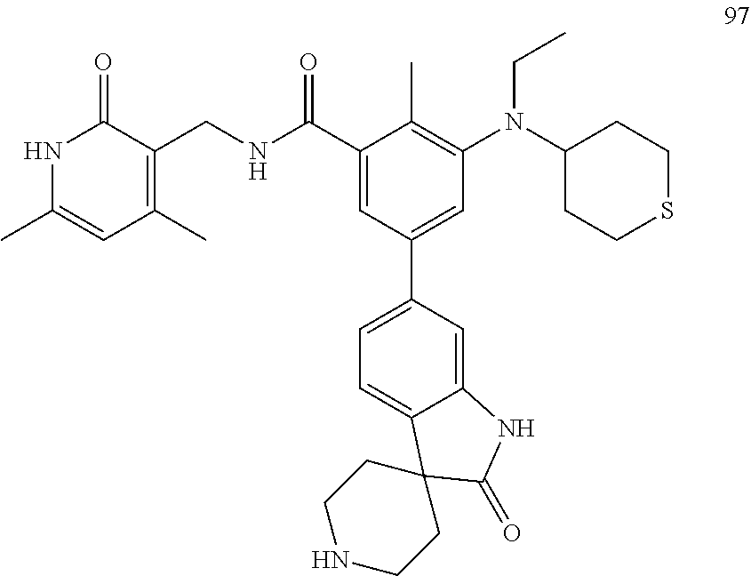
N1C(C)=CC(C)=C(CNC(C2=CC(C3=CC=C4C(=C3)NC(=O)C43CCNCC3)=CC(N(C3CCSCC3)CC)=C2C)=O)C1=O
